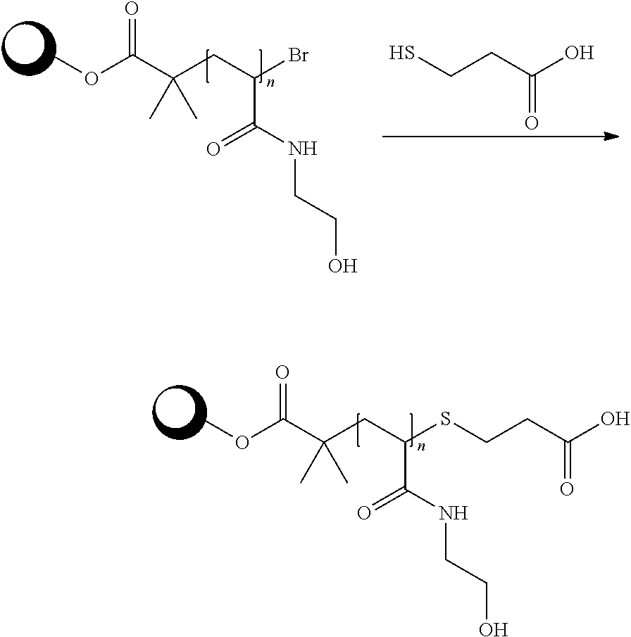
COC(C(CC(SCCC(O)=O)C(NCCO)=O)(C)C)=O.COC(C(CC(Br)C(NCCO)=O)(C)C)=O.C(=O)(CCS)O
